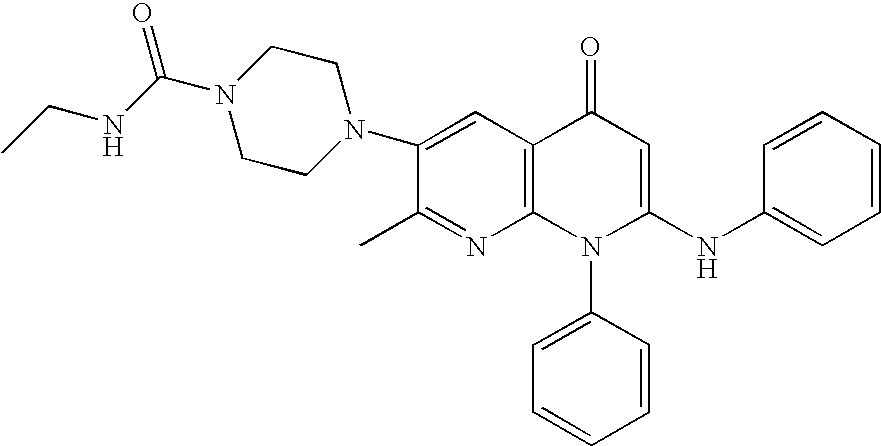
C1(C)=NC2=C(C=C1N1CCN(C(NCC)=O)CC1)C(=O)C=C(NC1=CC=CC=C1)N2C1=CC=CC=C1
